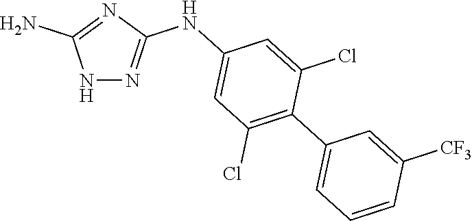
N1N=C(NC2=CC(Cl)=C(C3=CC=CC([CF3])=C3)C(Cl)=C2)N=C1N
